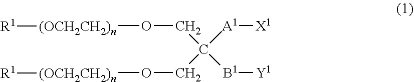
C(C([A1][X1])(CO[(OCH2CH2)n][R1])[B1][Y1])O[(OCH2CH2)n][R1]
